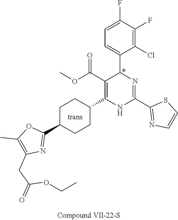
C1(F)=C(Cl)C(C2N=C(C3=NC=CS3)NC(C3CCC(C4=NC(CC(=O)OCC)=C(C)O4)CC3)=C2C(OC)=O)=CC=C1F
